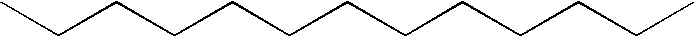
CCCCCCCCCCCCC
